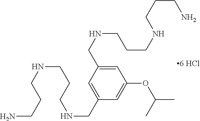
C1=C(CNCCCNCCCN)C=C(CNCCCNCCCN)C=C1OC(C)C
